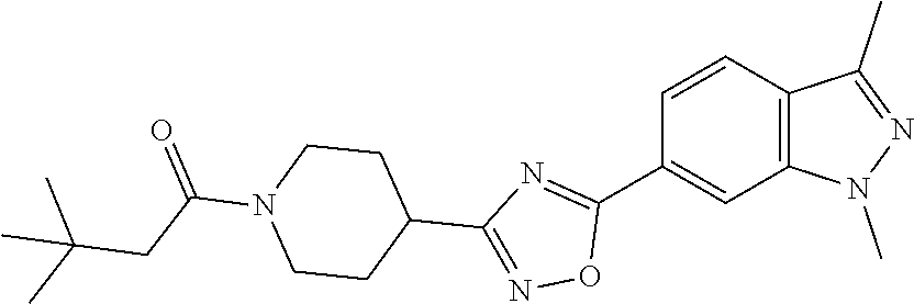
C12=C(C=CC(C3=NC(C4CCN(C(CC(C)(C)C)=O)CC4)=NO3)=C1)C(C)=NN2C
